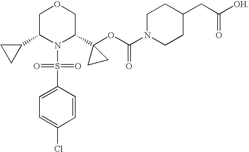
C1C(C2CC2)N(S(C2=CC=C(Cl)C=C2)(=O)=O)C(C2(OC(=O)N3CCC(CC([OH])=O)CC3)CC2)CO1
